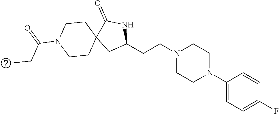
C1(CCN2CCN(C3=CC=C(F)C=C3)CC2)NC(=O)C2(C1)CCN(C(=O)CC)CC2
